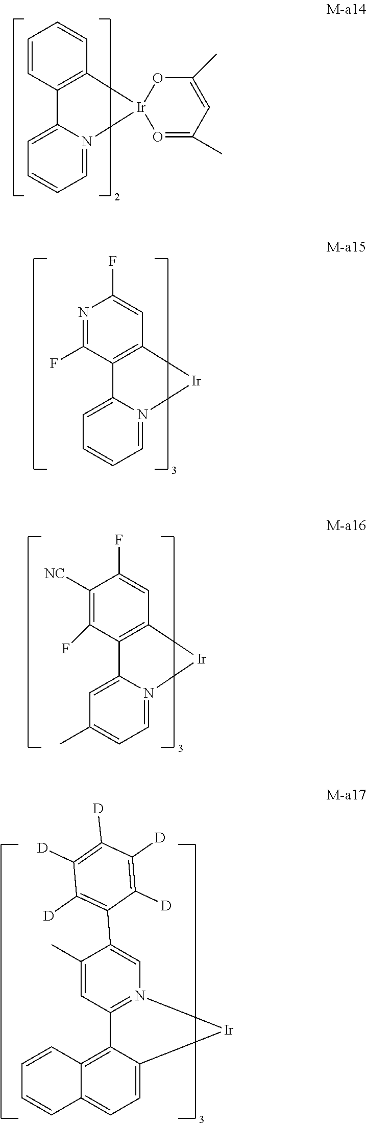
C1=CC2=C(C=C1)[Ir]1(N3=CC=CC=C23)O=C(C)C=C(C)O1.N1=C(F)C2=C(C=C1F)[Ir]N1=CC=CC=C21.C1([NC])=C(F)C2=C(C=C1F)[Ir]N1=CC=C(C)C=C21.C1=CC2=C3C(=CC=C2C=C1)[Ir]N1=C3C=C(C)C(C2=C([D])C([D])=C([D])C([D])=C2[D])=C1
